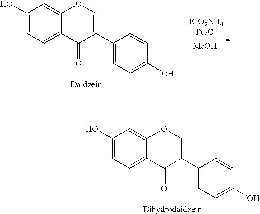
C1(O)=CC=C2C(=C1)OCC(C1=CC=C(O)C=C1)C2=O.C1(O)=CC=C2C(=C1)OC=C(C1=CC=C(O)C=C1)C2=O.[MeOH]
